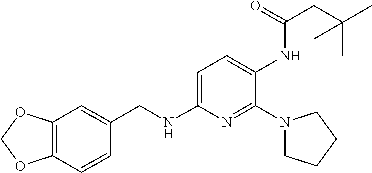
C1=C(NCC2=CC3=C(C=C2)OCO3)N=C(N2CCCC2)C(NC(CC(C)(C)C)=O)=C1
